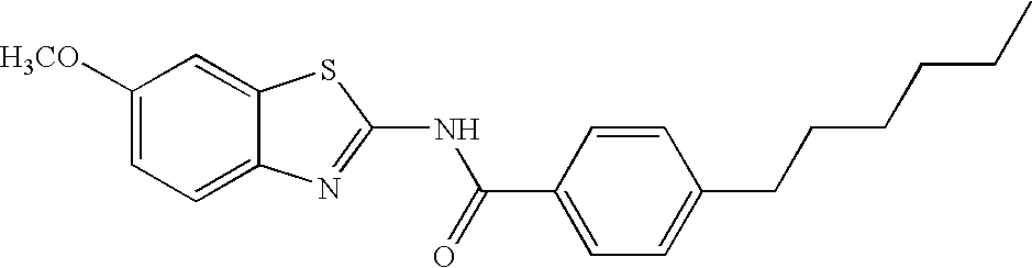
C1([H3CO])=CC=C2C(=C1)SC(NC(=O)C1=CC=C(CCCCCC)C=C1)=N2
